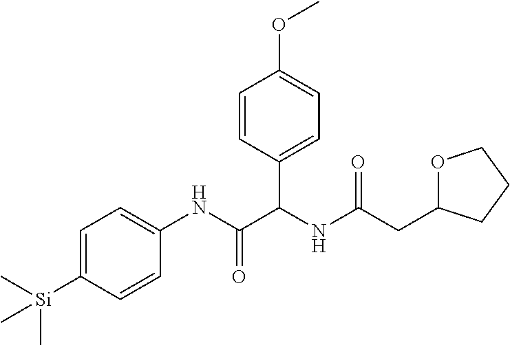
C(C(NC(C(NC1=CC=C([Si](C)(C)C)C=C1)=O)C1=CC=C(OC)C=C1)=O)C1OCCC1
